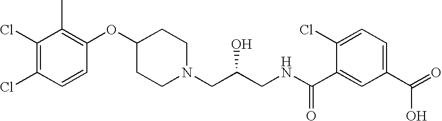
C1(Cl)=C(Cl)C=CC(OC2CCN(CC(CNC(C3=CC(C(=O)O)=CC=C3Cl)=O)O)CC2)=C1C
